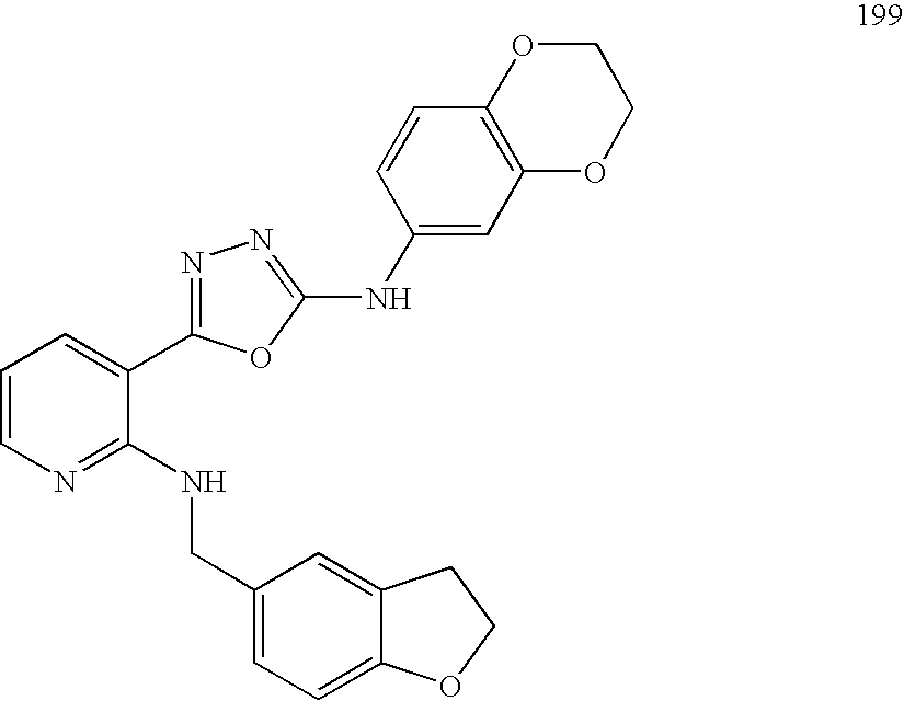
C1=CN=C(NCC2=CC=C3C(=C2)CCO3)C(C2=NN=C(NC3=CC4=C(C=C3)OCCO4)O2)=C1
